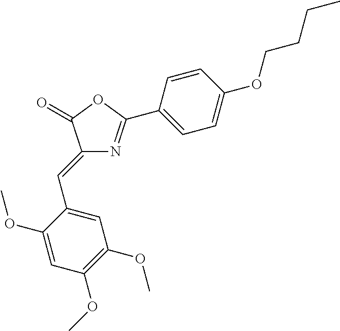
C1(=CC2=CC(OC)=C(OC)C=C2OC)N=C(C2=CC=C(OCCCC)C=C2)OC1=O
